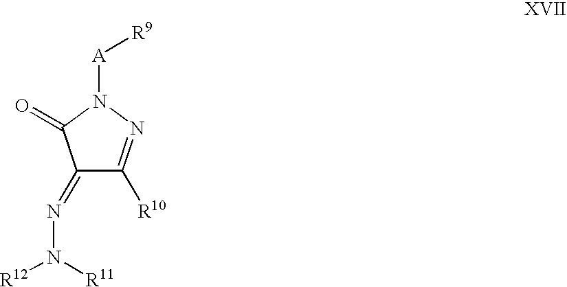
C1(=NN([R12])[R11])C([R10])=NN([A][R9])C1=O
